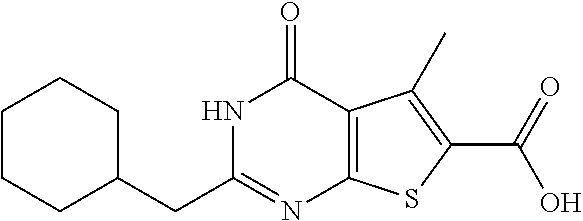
C1CC(CC2=NC3=C(C(=O)N2)C(C)=C(C(=O)O)S3)CCC1
